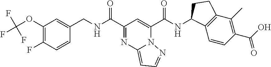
C(C1=NC2=CC=NN2C(C(NC2C3=C(C(C)=C(C(O)=O)C=C3)CC2)=O)=C1)(=O)NCC1=CC(OC(F)(F)F)=C(F)C=C1
